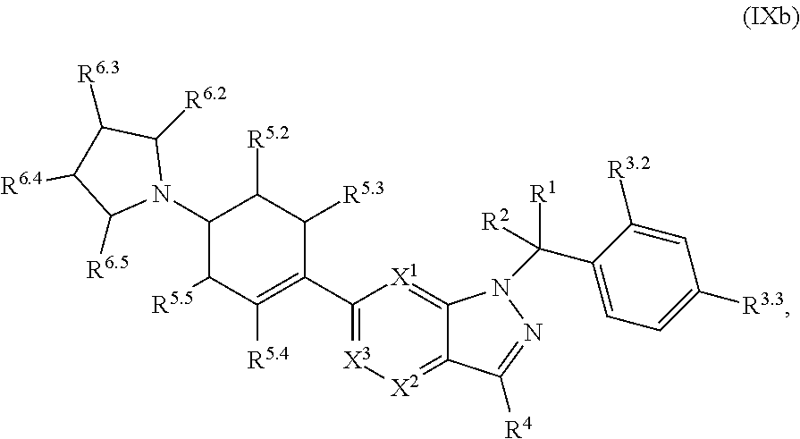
C1(C2=[X3][X2]=C3C(=[X1]2)N(C(C2=CC=C([R3.3])C=C2[R3.2])([R1])[R2])N=C3[R4])=C([R5.4])C([R5.5])C(N2C([R6.2])C([R6.3])C([R6.4])C2[R6.5])C([R5.2])C1[R5.3]
